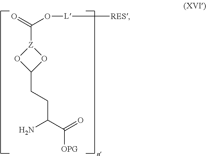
C(C(C(=O)[OPG])N)CC1O[Z](C(O[L][RES])=O)O1
